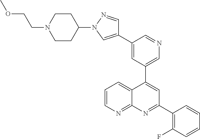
C1=C(C2=CN(C3CCN(CCOC)CC3)N=C2)C=NC=C1C1=CC(C2=C(F)C=CC=C2)=NC2=NC=CC=C12
